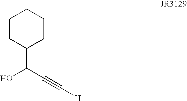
C1CC(C(C#C[H])O)CCC1
